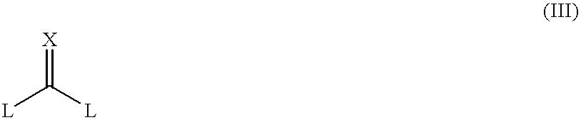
[X]=C([L])[L]
